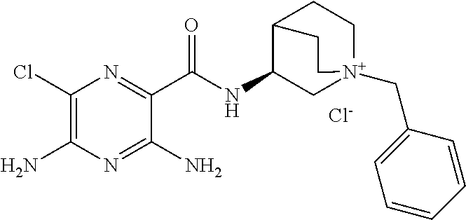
[Cl-].C1(Cl)=C(N)N=C(N)C(C(NC2C[N+]3(CC4=CC=CC=C4)CCC2CC3)=O)=N1
